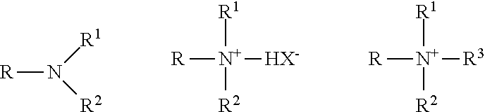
[R]N([R1])[R2].[R][N+]([HX-])([R1])[R2].[R][N+]([R3])([R1])[R2]
